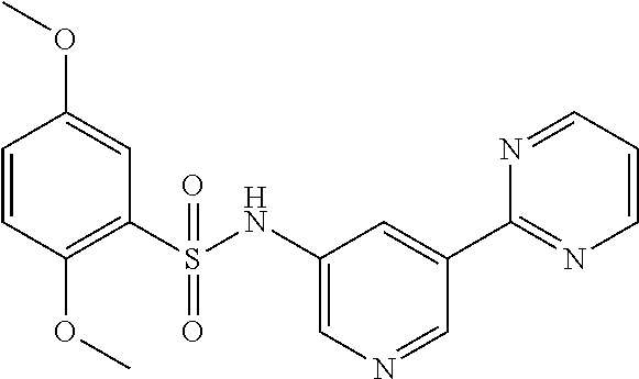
C1=CC(OC)=C(S(NC2=CN=CC(C3=NC=CC=N3)=C2)(=O)=O)C=C1OC
